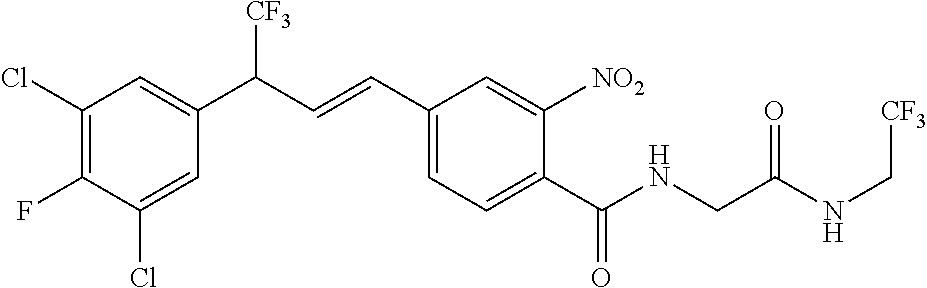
C1(C(=O)NCC(NC[CF3])=O)=CC=C(C=CC([CF3])C2=CC(Cl)=C(F)C(Cl)=C2)C=C1[NO2]
